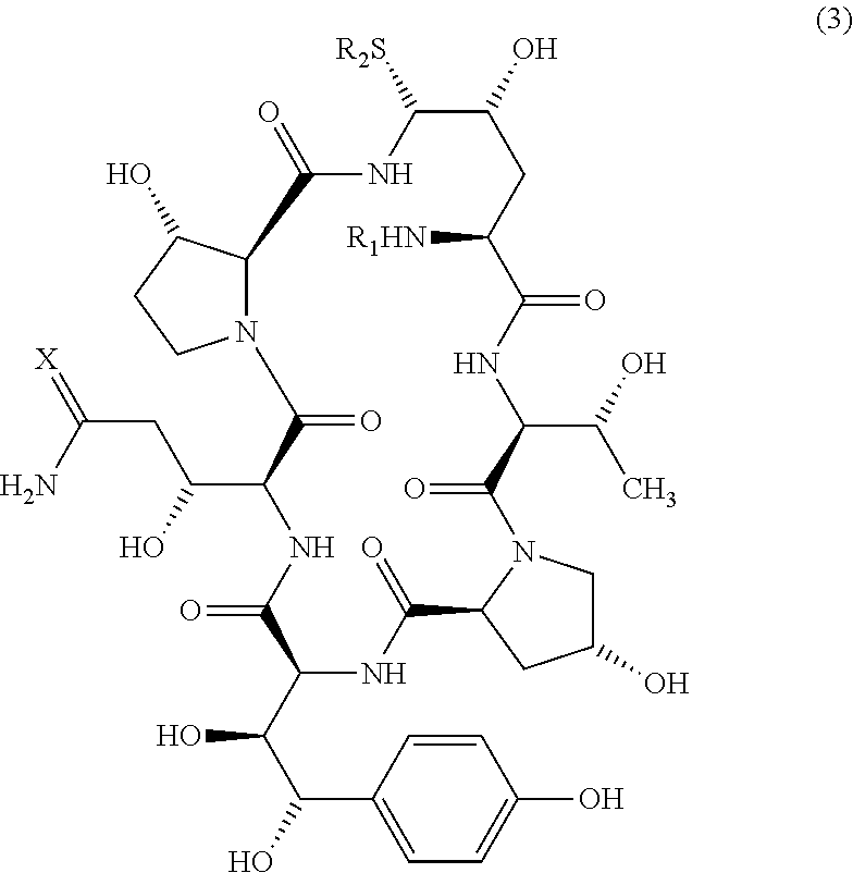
NC(CC(O)C1NC(=O)C(C(C(O)C2=CC=C(O)C=C2)O)NC(=O)C2CC(O)CN2C(=O)C(C(C)O)NC(=O)C([R1HN])CC(O)C([R2S])NC(=O)C2N(CCC2O)C1=O)=[X]
